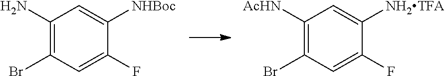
C1(N)=C(Br)C=C(F)C([NHBoc])=C1.C1([AcHN])=C(Br)C=C(F)C([NH2TFA])=C1
